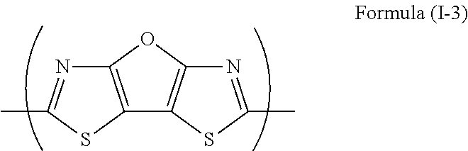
C12=C(OC3=C1SC(C)=N3)N=C(C)S2
